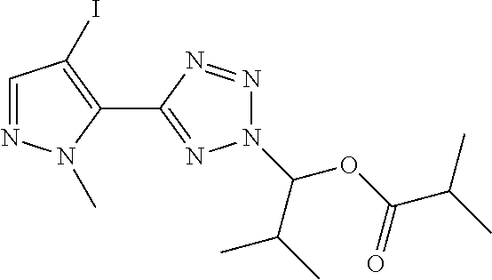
C1(C2=NN(C(C(C)C)OC(C(C)C)=O)N=N2)=C(I)C=NN1C
